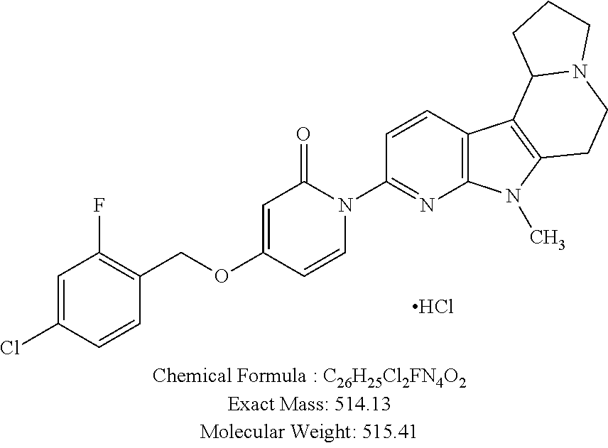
C1=C(Cl)C=CC(COC2=CC(=O)N(C3=NC4=C(C=C3)C3=C(N4C)CCN4C3CCC4)C=C2)=C1F.Cl
